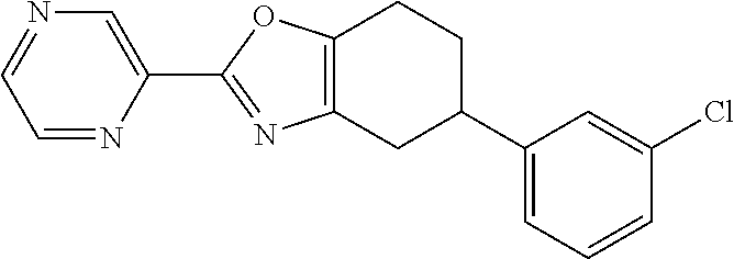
C1=NC(C2=NC3=C(O2)CCC(C2=CC=CC(Cl)=C2)C3)=CN=C1
